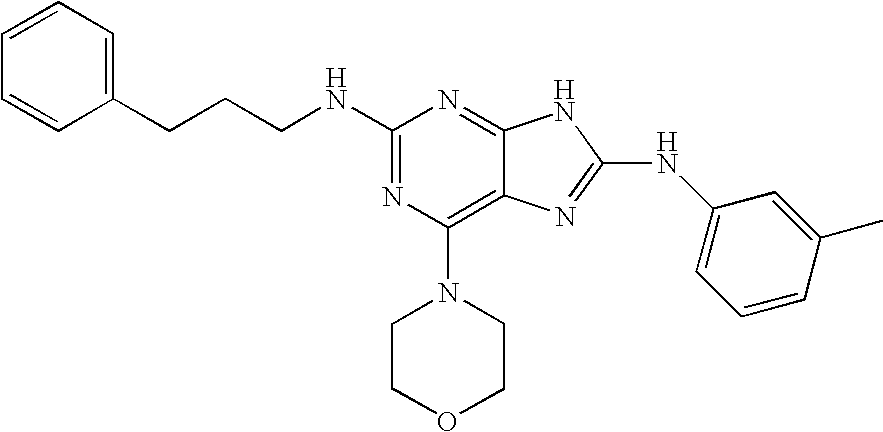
N1=C2C(=C(N3CCOCC3)N=C1NCCCC1=CC=CC=C1)N=C(NC1=CC=CC(C)=C1)N2
